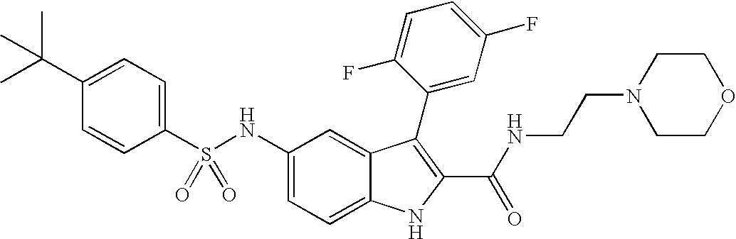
C1(C(C)(C)C)=CC=C(S(NC2=CC=C3C(=C2)C(C2=CC(F)=CC=C2F)=C(C(NCCN2CCOCC2)=O)N3)(=O)=O)C=C1
